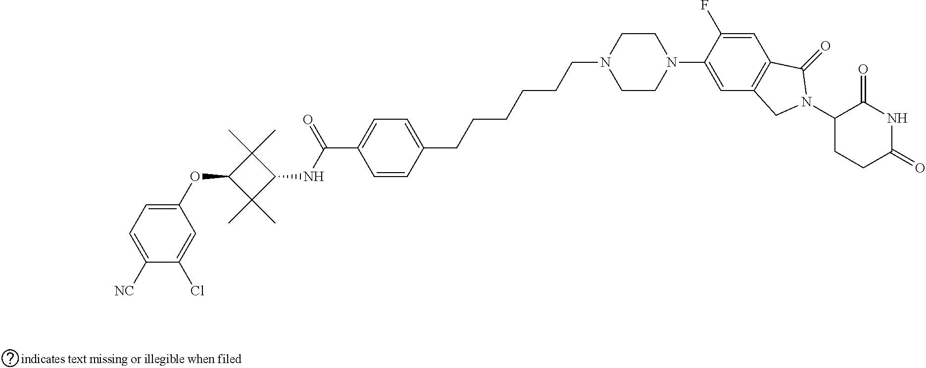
C1(OC2C(C)(C)C(NC(C3=CC=C(CCCCCCN4CCN(C5=CC6=C(C=C5F)C(=O)N(C5CCC(=O)NC5=O)C6)CC4)C=C3)=O)C2(C)C)=CC=C([NC])C(Cl)=C1
